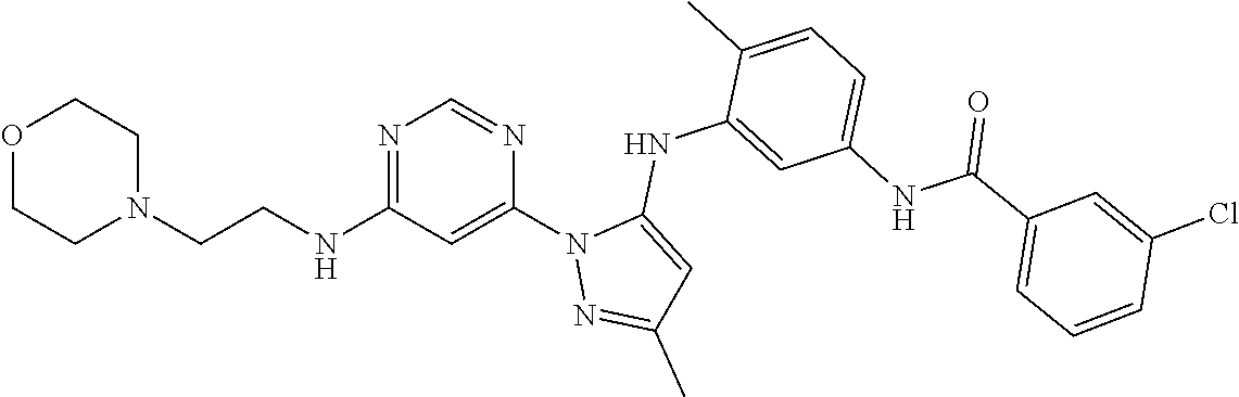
N1=C(NCCN2CCOCC2)C=C(N2N=C(C)C=C2NC2=CC(NC(=O)C3=CC=CC(Cl)=C3)=CC=C2C)N=C1
